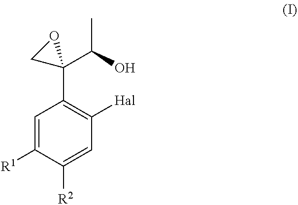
C1=C([R1])C([R2])=CC([Hal])=C1C1(C(C)O)OC1
